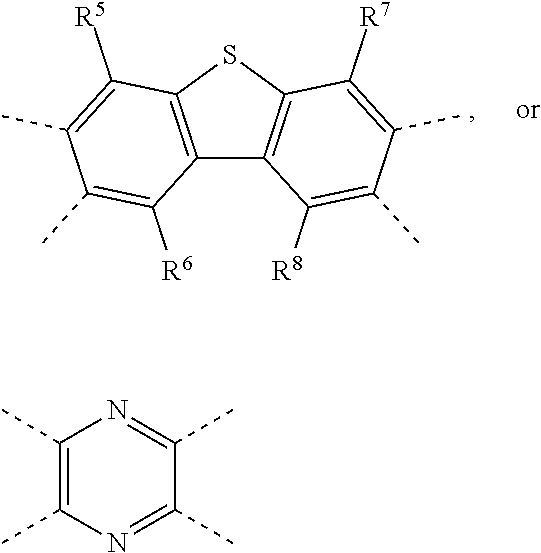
C12=C(SC3=C1C([R8])=C(C)C(C)=C3[R7])C([R5])=C(C)C(C)=C2[R6].C1(C)=C(C)N=C(C)C(C)=N1
